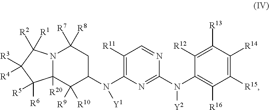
C1([R11])=C(N(C2CC([R7])([R8])N3C([R20])(C2([R9])[R10])C([R6])([R5])C([R4])([R3])C3([R2])[R1])[Y1])N=C(N(C2=C([R16])C([R15])=C([R14])C([R13])=C2[R12])[Y2])N=C1
